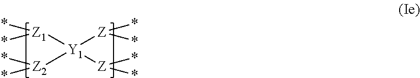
[Z1]([Y1]([Z](*)*)([Z2](*)*)[Z](*)*)(*)*
